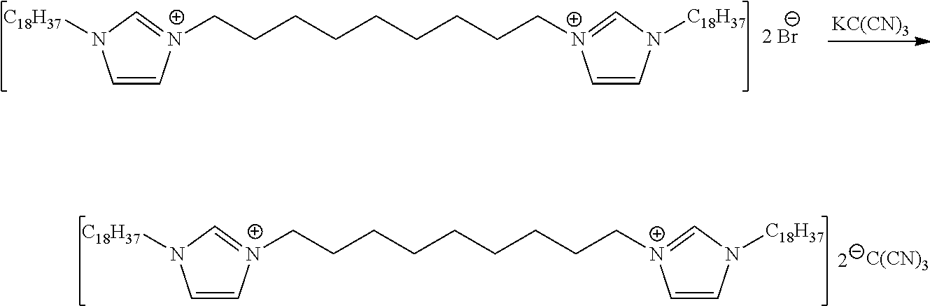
C1=C[N+](CCCCCCCCC[N+]2=CN([C18H37])C=C2)=CN1[C18H37].[KC(CN)3].C1=C[N+](CCCCCCCCC[N+]2=CN([C18H37])C=C2)=CN1[C18H37].[C(CN)3]
